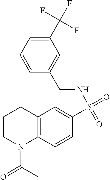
C1CN(C(=O)C)C2=C(C1)C=C(S(=O)(NCC1=CC(C(F)(F)F)=CC=C1)=O)C=C2
